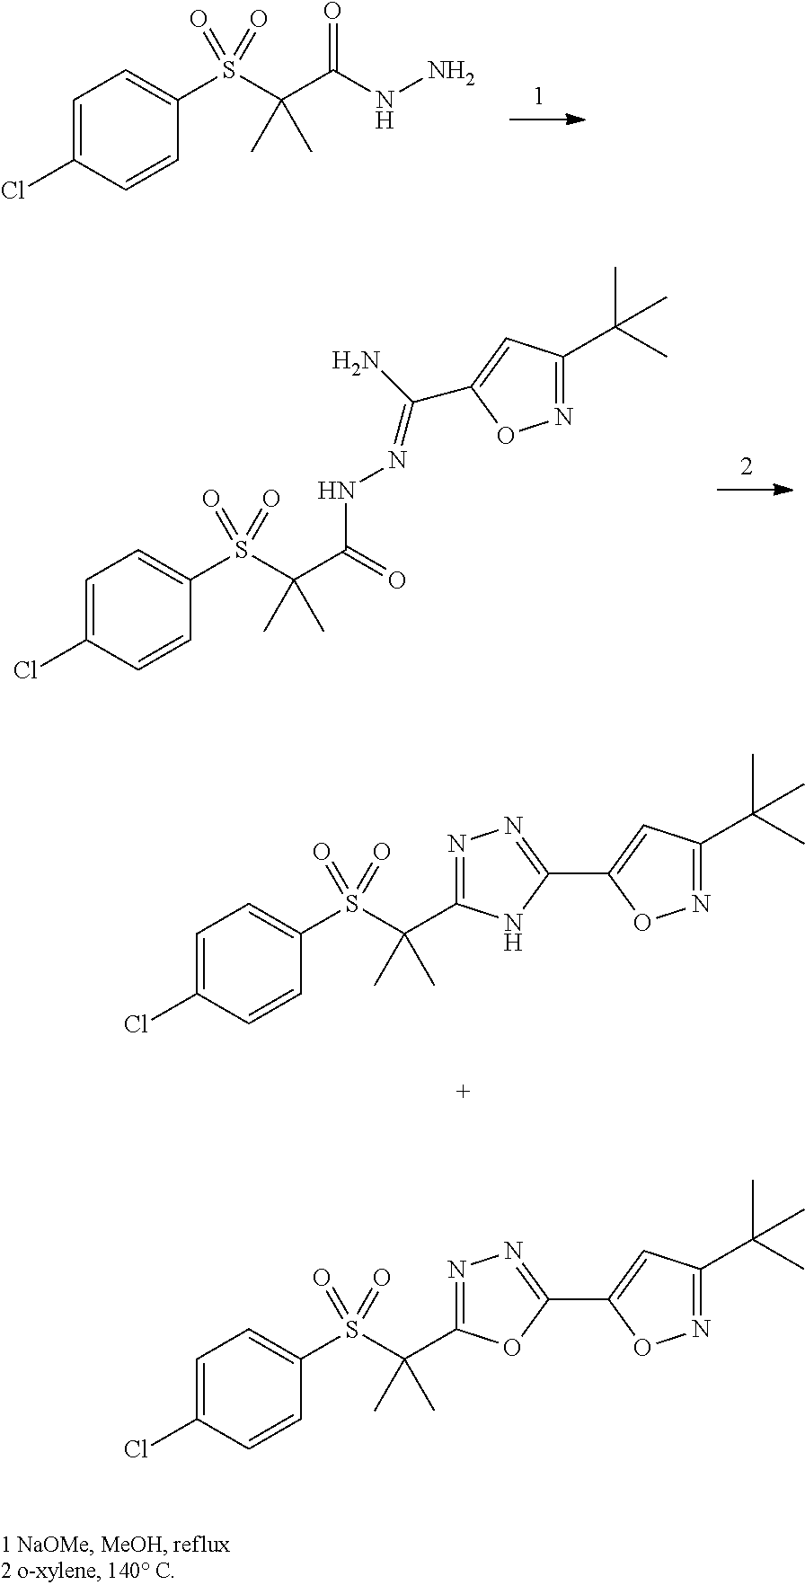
C1=C(Cl)C=CC(S(C(C(NN)=O)(C)C)(=O)=O)=C1.C1=C(Cl)C=CC(S(C(C(NN=C(N)C2=CC(C(C)(C)C)=NO2)=O)(C)C)(=O)=O)=C1.C1=C(Cl)C=CC(S(C(C)(C)C2=NN=C(C3=CC(C(C)(C)C)=NO3)N2)(=O)=O)=C1.C1=C(Cl)C=CC(S(C(C)(C)C2=NN=C(C3=CC(C(C)(C)C)=NO3)O2)(=O)=O)=C1
